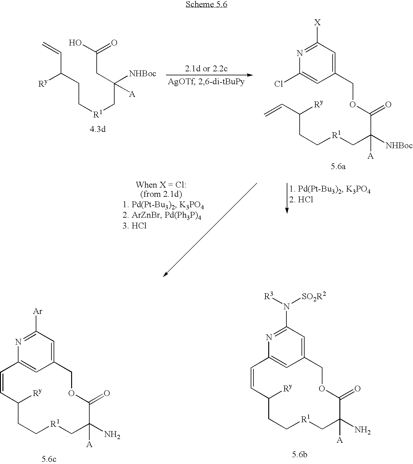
C12=CC(=CC(N([R3])[SO2R2])=N1)COC(=O)C(N)([A])C[R1]CCC([Ry])C=C2.C12=CC(=CC([Ar])=N1)COC(=O)C(N)([A])C[R1]CCC([Ry])C=C2.C=CC([Ry])CC[R1]CC(CC(=O)O)([A])[NHBoc].C1(Cl)=CC(COC(C([NHBoc])(C[R1]CCC([Ry])C=C)[A])=O)=CC([X])=N1
